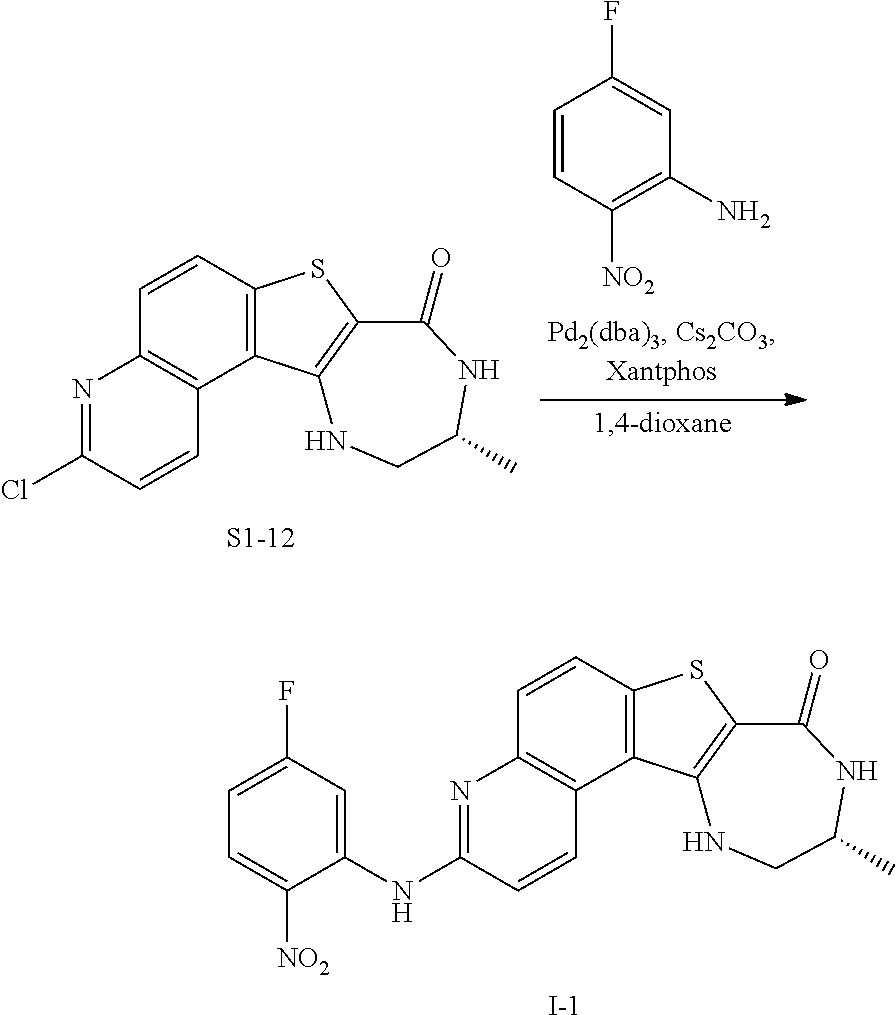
C1=CC2=C(C3=C1SC1=C3NCC(C)NC1=O)C=CC(Cl)=N2.[S1-12].C1=CC([NO2])=C(N)C=C1F.C1=CC2=C(C3=C1SC1=C3NCC(C)NC1=O)C=CC(NC1=CC(F)=CC=C1[NO2])=N2.[I-]
